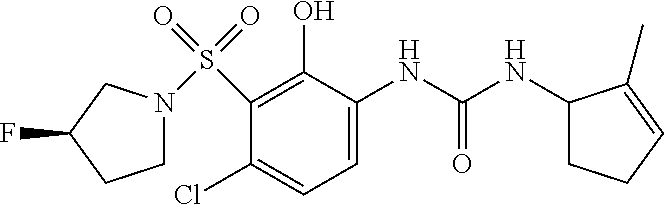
C1(NC(NC2CCC=C2C)=O)=CC=C(Cl)C(S(N2CCC(F)C2)(=O)=O)=C1O
